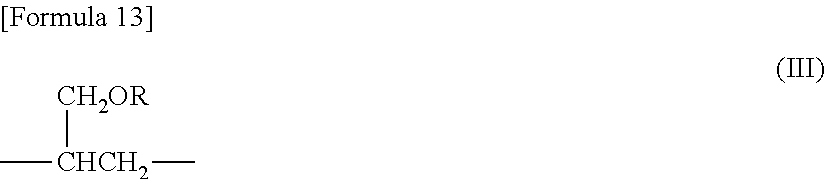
C[CHCH2](C)[CH2OR]
